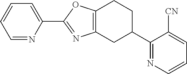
C12=C(CC(C3=NC=CC=C3[CN])CC1)N=C(C1=CC=CC=N1)O2
